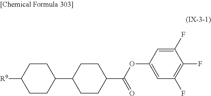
C1CC(C2CCC(C(OC3=CC(F)=C(F)C(F)=C3)=O)CC2)CCC1[R9]
